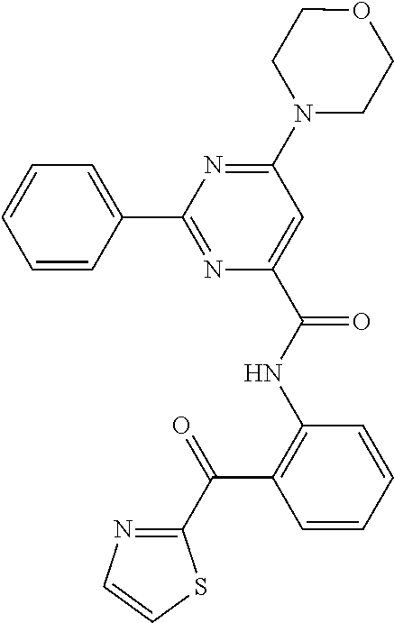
C1=CC=CC(C2=NC(C(NC3=C(C(C4=NC=CS4)=O)C=CC=C3)=O)=CC(N3CCOCC3)=N2)=C1
